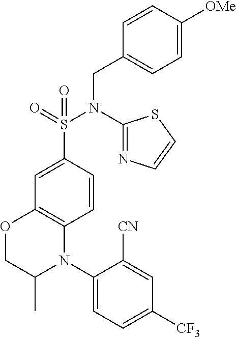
C1=CC(S(N(C2=NC=CS2)CC2=CC=C([OMe])C=C2)(=O)=O)=CC2=C1N(C1=CC=C([CF3])C=C1[CN])C(C)CO2
